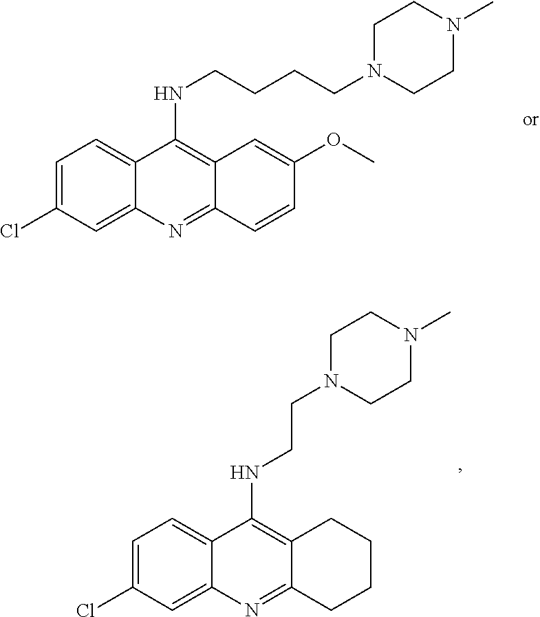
C1=C(Cl)C=C2C(=C1)C(NCCCCN1CCN(C)CC1)=C1C(=N2)C=CC(OC)=C1.C1=C(Cl)C=C2C(=C1)C(NCCN1CCN(C)CC1)=C1C(=N2)CCCC1
